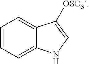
C1=CC=C2C(=C1)C([OSO3-])=CN2
